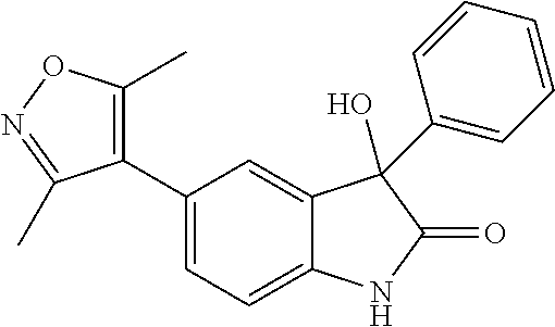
C1(C2=CC=C3C(=C2)C(O)(C2=CC=CC=C2)C(=O)N3)=C(C)ON=C1C
